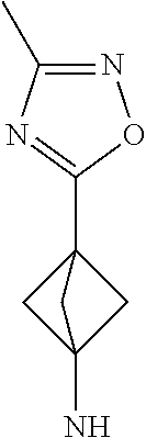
C1C2(N)CC1(C1=NC(C)=NO1)C2
